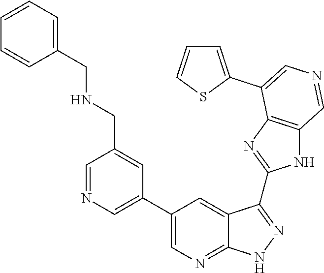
C1=NC=C(C2=CN=C3C(=C2)C(C2=NC4=C(N2)C=NC=C4C2=CC=CS2)=NN3)C=C1CNCC1=CC=CC=C1
